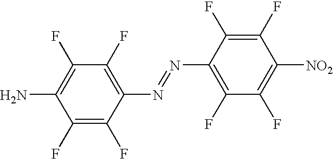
C1(F)=C(F)C(N=NC2=C(F)C(F)=C([NO2])C(F)=C2F)=C(F)C(F)=C1N
